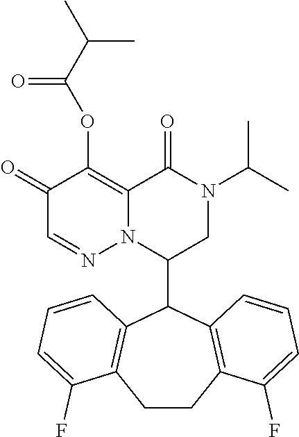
C1(=O)C=NN2C(=C1OC(=O)C(C)C)C(=O)N(C(C)C)CC2C1C2=C(CCC3=C1C=CC=C3F)C(F)=CC=C2
